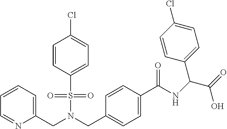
C1=CC=C(CN(CC2=CC=C(C(NC(C(=O)O)C3=CC=C(Cl)C=C3)=O)C=C2)S(=O)(=O)C2=CC=C(Cl)C=C2)N=C1
